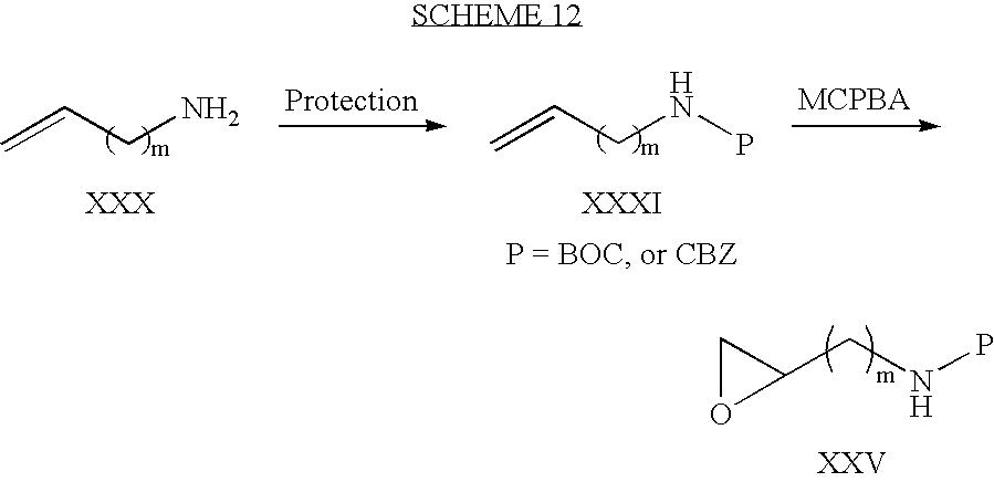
C=CCN.C=CCNP.C1OC1CNP
